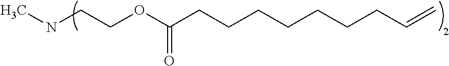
N(CCOC(CCCCCCCC=C)=O)C
